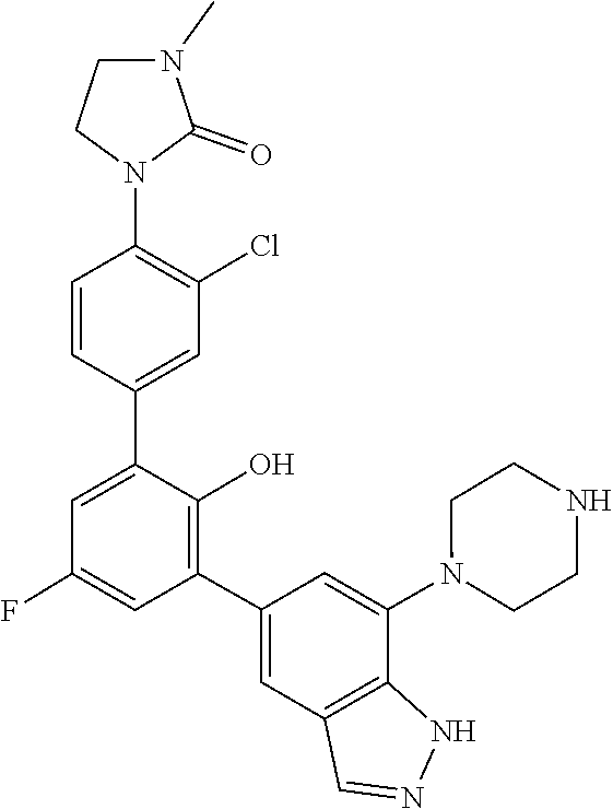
N1(C2=CC(C3=C(O)C(C4=CC(Cl)=C(N5CCN(C)C5=O)C=C4)=CC(F)=C3)=CC3=C2NN=C3)CCNCC1
